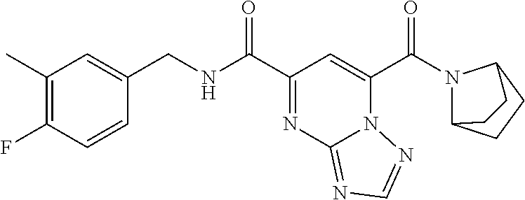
C1(C)=C(F)C=CC(CNC(C2=NC3=NC=NN3C(C(=O)N3C4CCC3CC4)=C2)=O)=C1
